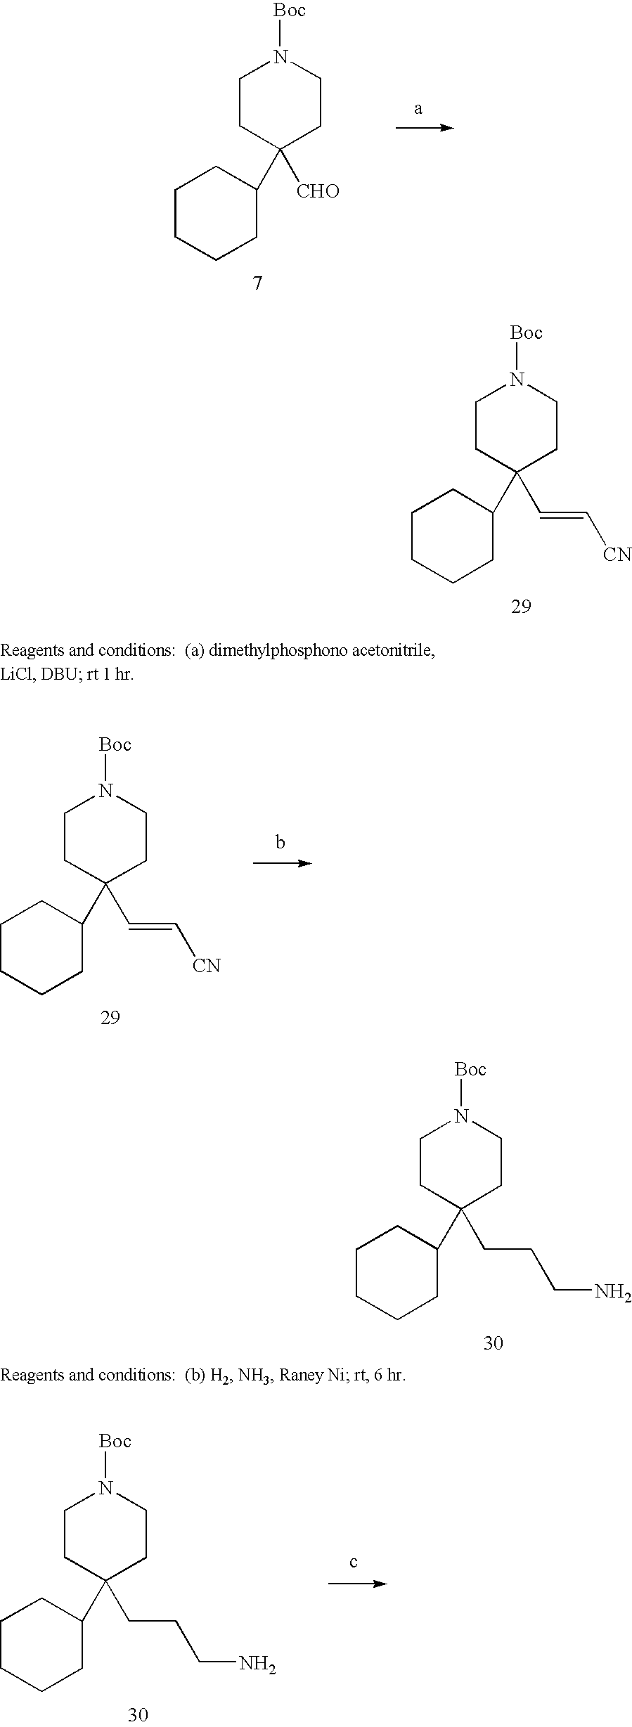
C1CC(C2CCCCC2)([CHO])CCN1[Boc].C1CC(C2CCCCC2)(C=C[CN])CCN1[Boc].C1CC(C2CCCCC2)(C=C[CN])CCN1[Boc].C1CC(C2CCCCC2)(CCCN)CCN1[Boc].C1CC(C2CCCCC2)(CCCN)CCN1[Boc]
